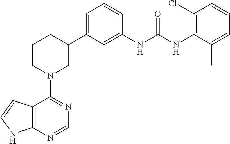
C12=C(NC=C1)N=CN=C2N1CC(C2=CC=CC(NC(NC3=C(Cl)C=CC=C3C)=O)=C2)CCC1
